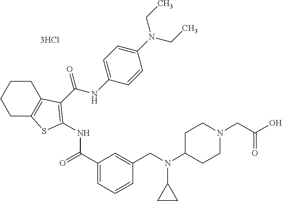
[3HCl].C1CC2=C(CC1)SC(NC(=O)C1=CC=CC(CN(C3CC3)C3CCN(CC(O)=O)CC3)=C1)=C2C(NC1=CC=C(N(CC)CC)C=C1)=O
